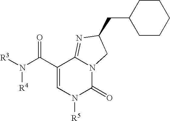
C1(C(N([R3])[R4])=O)=CN([R5])C(=O)N2C1=NC(CC1CCCCC1)C2
